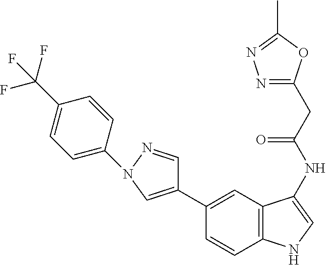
C1(C2=CN(C3=CC=C(C(F)(F)F)C=C3)N=C2)=CC2=C(C=C1)NC=C2NC(CC1=NN=C(C)O1)=O
